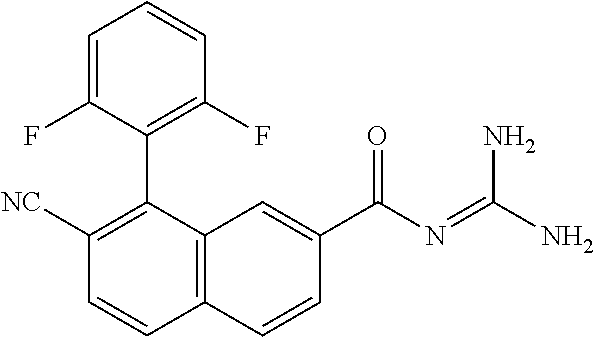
C1([NC])=C(C2=C(F)C=CC=C2F)C2=C(C=C1)C=CC(C(N=C(N)N)=O)=C2
